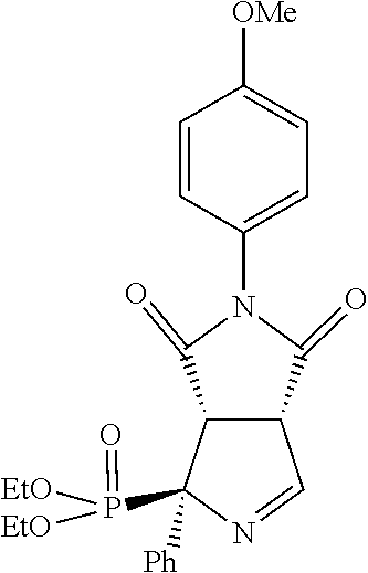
C1=CC(N2C(=O)C3C=NC(P(=O)([EtO])[EtO])([Ph])C3C2=O)=CC=C1[OMe]
